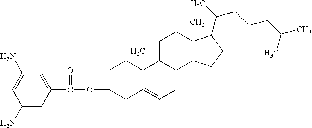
C1C(OC(C2=CC(N)=CC(N)=C2)=O)CC2=CCC3C(C2(C)C1)CCC1(C)C3CCC1C(C)CCCC(C)C
